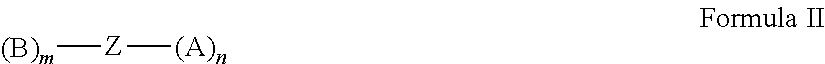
[(B)m][Z][(A)n]
